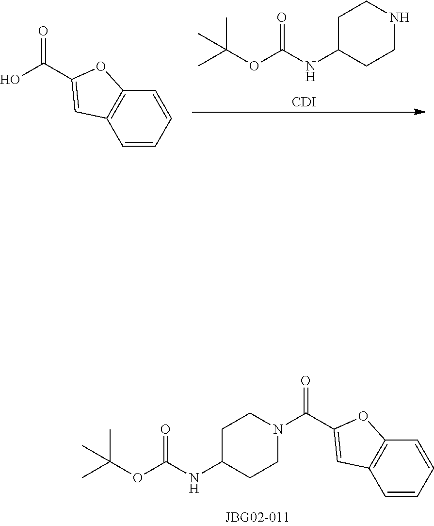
CC(C)(C)OC(NC1CCNCC1)=O.[CDI].O=C(C1=CC2=C(O1)C=CC=C2)O.CC(C)(C)OC(NC1CCN(C(=O)C2=CC3=C(O2)C=CC=C3)CC1)=O
